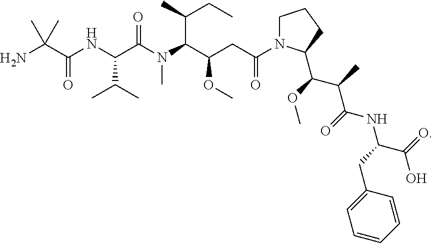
C(NC(C(N(C(C(OC)CC(N1CCCC1C(OC)C(C)C(=O)NC(CC1=CC=CC=C1)C(=O)O)=O)C(CC)C)C)=O)C(C)C)(=O)C(N)(C)C
